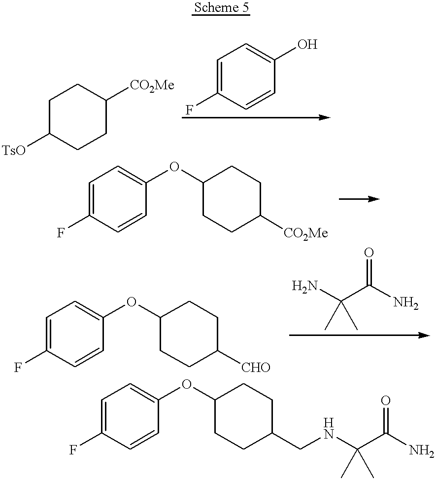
C1CC([CO2Me])CCC1[TsO].C1=C(F)C=CC(O)=C1.C1=C(F)C=CC(OC2CCC(CNC(C(N)=O)(C)C)CC2)=C1.C1=C(F)C=CC(OC2CCC([CO2Me])CC2)=C1.NC(C(N)=O)(C)C.C1=C(F)C=CC(OC2CCC([CHO])CC2)=C1
